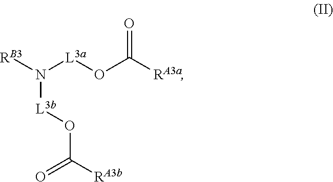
O=C([RA3b])O[L3b]N([RB3])[L3a]OC([RA3a])=O
